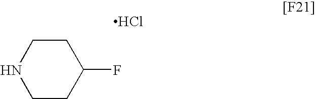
C1CNCCC1F.Cl
